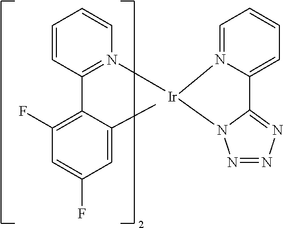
C1=CC=CC(C2=C(F)C=C(F)C=C2C)=N1[Ir]1N2=CC=CC=C2C2=NN=NN21
